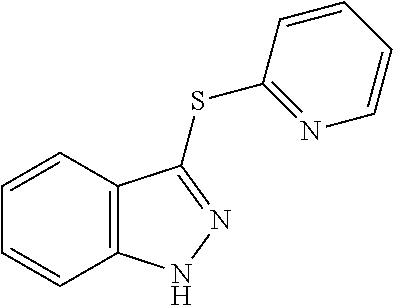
C1=CC2=C(C=C1)NN=C2SC1=NC=CC=C1
